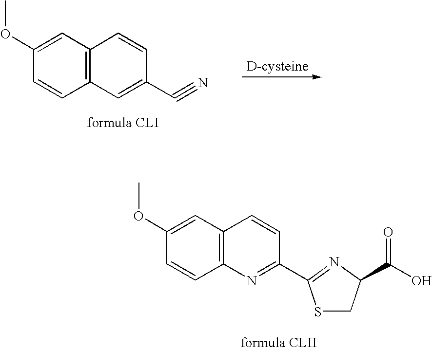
C1(OC)=CC2=C(C=C1)C=C(C#N)C=C2.C1(OC)=CC2=C(C=C1)N=C(C1=NC(C(=O)O)CS1)C=C2
